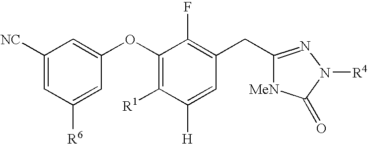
C1([NC])=CC([R6])=CC(OC2=C([R1])C([H])=CC(CC3=NN([R4])C(=O)[MeN]3)=C2F)=C1
